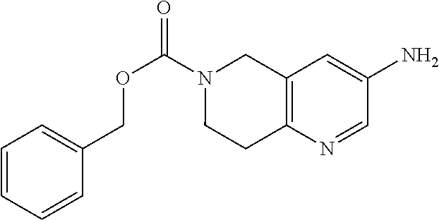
C1=CC=CC(COC(=O)N2CCC3=C(C2)C=C(N)C=N3)=C1
